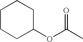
C(C)(=O)OC1CCCCC1
